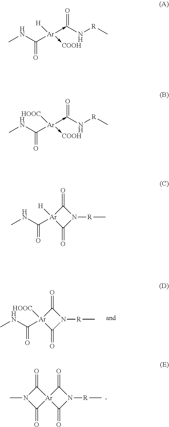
[Ar]1([HOOC])(C(=O)NC)C(=O)N([R]C)C1=O.[Ar]12(C(=O)N([R]C)C1=O)C(=O)N(C)C2=O.CNC(=O)[Ar]([H])(->C(=O)N[R]C)->[COOH].CNC(=O)[Ar]([HOOC])(->C(=O)N[R]C)->[COOH].[Ar]1([H])(C(=O)NC)C(=O)N([R]C)C1=O
